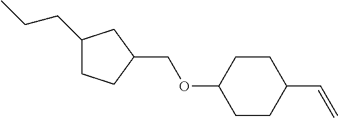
C1(CCC)CCC(COC2CCC(C=C)CC2)C1
